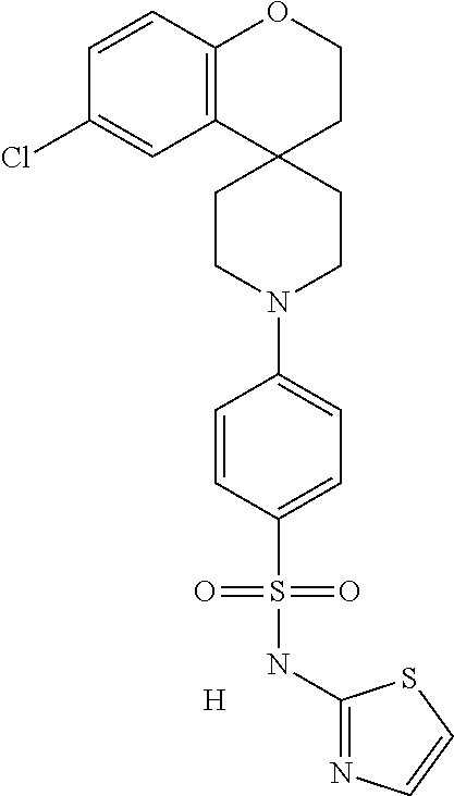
C12=C(C=CC(Cl)=C1)OCCC21CCN(C2=CC=C(S(NC3=NC=CS3)(=O)=O)C=C2)CC1.[H]
